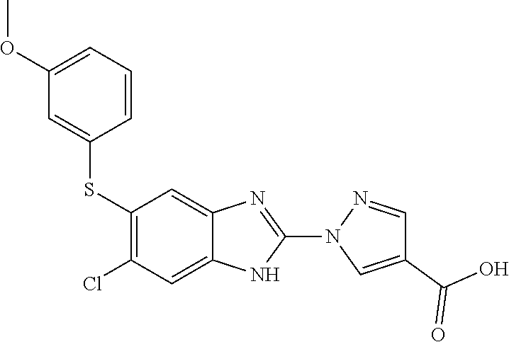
S(C1=C(Cl)C=C2C(=C1)N=C(N1C=C(C(O)=O)C=N1)N2)C1=CC(OC)=CC=C1
